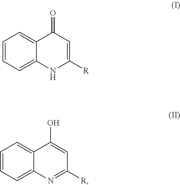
C1=CC=C2C(=C1)C(=O)C=C([R])N2.C1=CC=C2C(=C1)C(O)=CC([R])=N2
